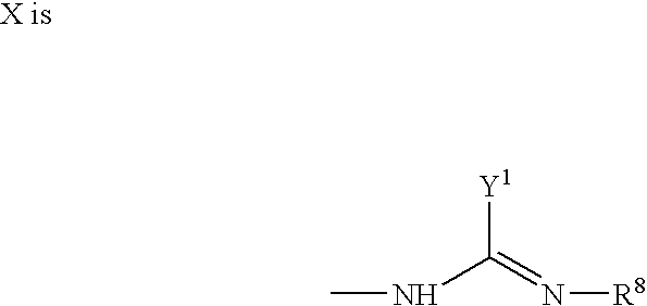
[Y1]C(=N[R8])NC
